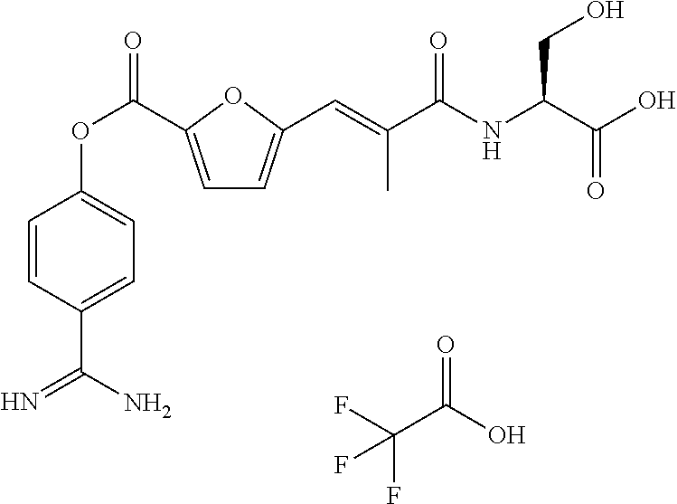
C1=C(C(OC2=CC=C(C(N)=N)C=C2)=O)OC(C=C(C(NC(C(O)=O)CO)=O)C)=C1.FC(C(O)=O)(F)F
